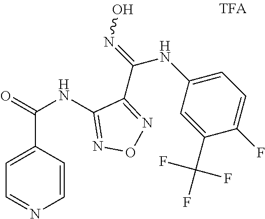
C1(NC(=O)C2=CC=NC=C2)=NON=C1C(=NO)NC1=CC=C(F)C(C(F)(F)F)=C1
